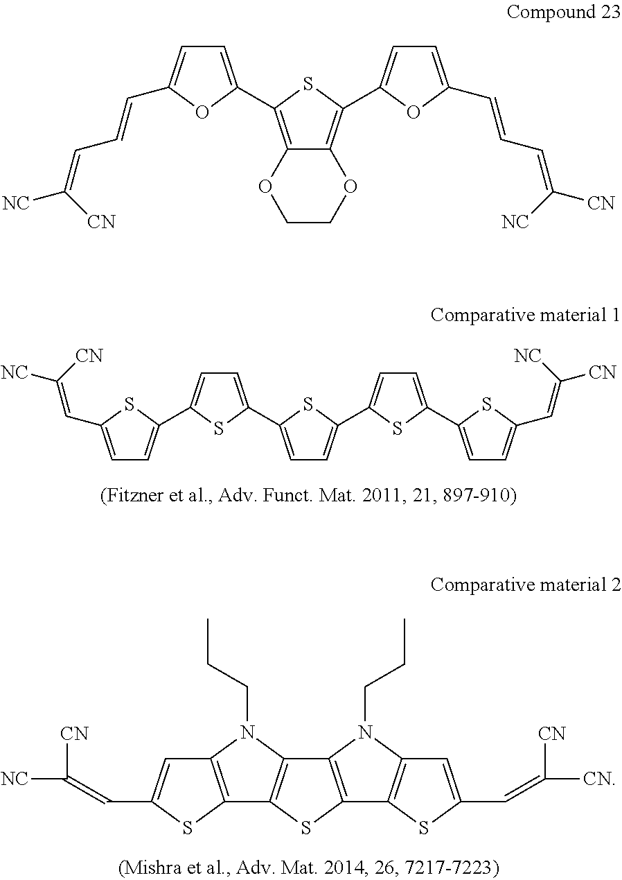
C1=C(C2=CC=C(C3=CC=C(C=C([CN])[NC])S3)S2)SC(C2=CC=C(C3=CC=C(C=C([NC])[CN])S3)S2)=C1.C12=C(SC(C=C([NC])[CN])=C1)C1=C(N2CCC)C2=C(S1)C1=C(N2CCC)C=C(C=C([CN])[CN])S1.C12=C(C3=CC=C(C=CC=C([NC])[CN])O3)SC(C3=CC=C(C=CC=C([CN])[NC])O3)=C1OCCO2
